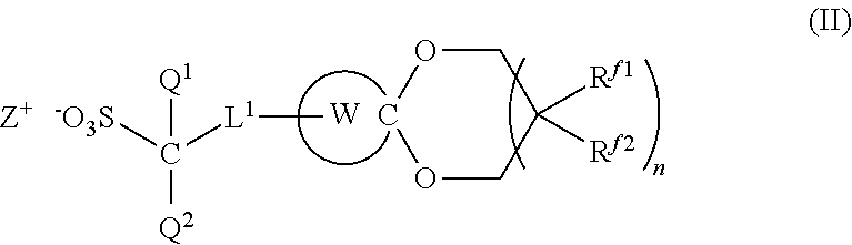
[W].O1CC([Rf1])([Rf2])COC1.[L1](C([-O3S])([Q2])[Q1])C
